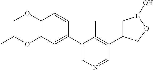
C1(OC)=C(OCC)C=C(C2=CN=CC(C3CB(O)OC3)=C2C)C=C1
